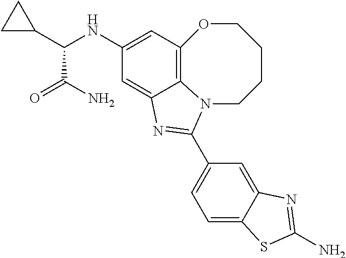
C12=C3C=C(NC(C4CC4)C(N)=O)C=C1N=C(C1=CC=C4C(=C1)N=C(N)S4)N2CCCCO3
